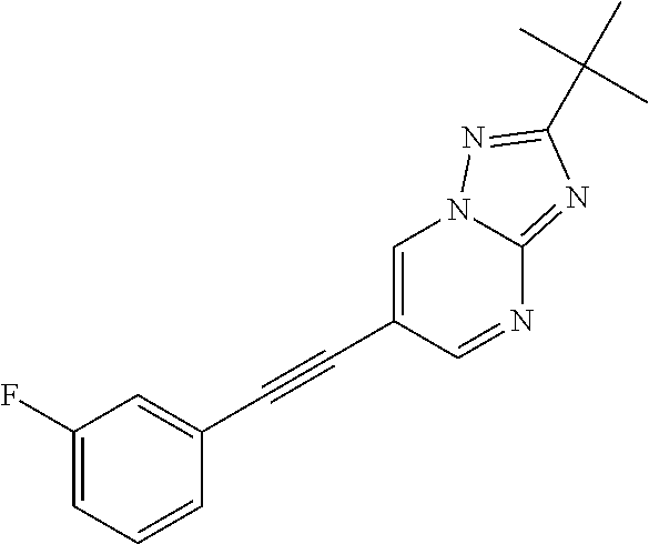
C1(F)=CC=CC(C#CC2=CN3C(=NC(C(C)(C)C)=N3)N=C2)=C1
